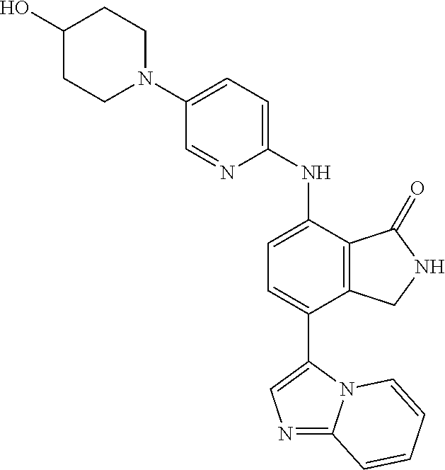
C1(N2CCC(O)CC2)=CC=C(NC2=CC=C(C3=CN=C4N3C=CC=C4)C3=C2C(=O)NC3)N=C1
